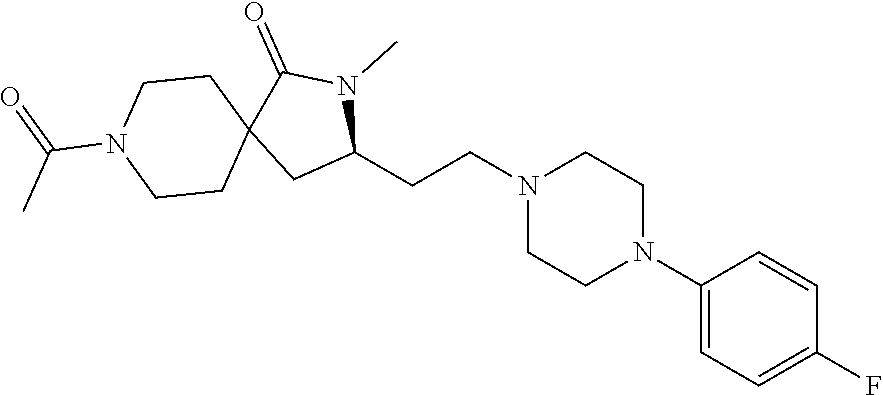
C1(CCN2CCN(C3=CC=C(F)C=C3)CC2)N(C)C(=O)C2(C1)CCN(C(=O)C)CC2
